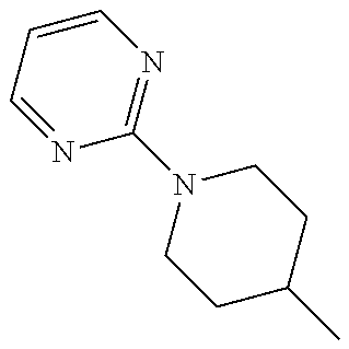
N1=CC=CN=C1N1CCC(C)CC1
